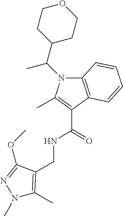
N1(C)C(C)=C(CNC(=O)C2=C(C)N(C(C3CCOCC3)C)C3=C2C=CC=C3)C(OC)=N1
